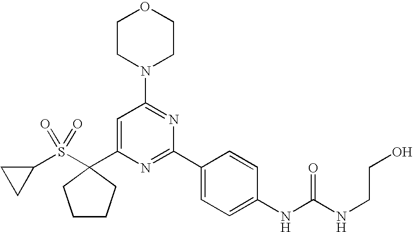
C1(C2(S(C3CC3)(=O)=O)CCCC2)=CC(N2CCOCC2)=NC(C2=CC=C(NC(=O)NCCO)C=C2)=N1
